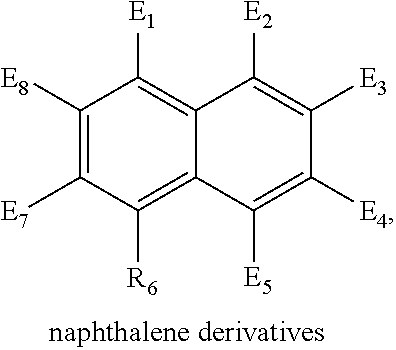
C1([E8])=C([E7])C([R6])=C2C(=C1[E1])C([E2])=C([E3])C([E4])=C2[E5]
